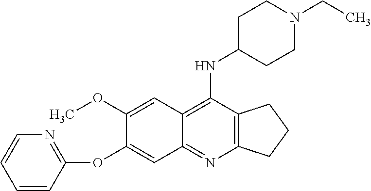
C1(OC)=CC2=C(NC3CCN(CC)CC3)C3=C(N=C2C=C1OC1=NC=CC=C1)CCC3
